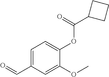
C1(C=O)=CC=C(OC(C2CCC2)=O)C(OC)=C1
